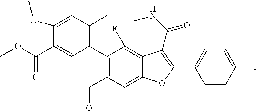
C1(C2=C(C)C=C(OC)C(C(OC)=O)=C2)=C(COC)C=C2C(=C1F)C(C(=O)NC)=C(C1=CC=C(F)C=C1)O2
